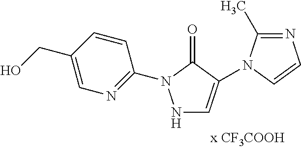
N1C=C(N2C(C)=NC=C2)C(=O)N1C1=NC=C(CO)C=C1
